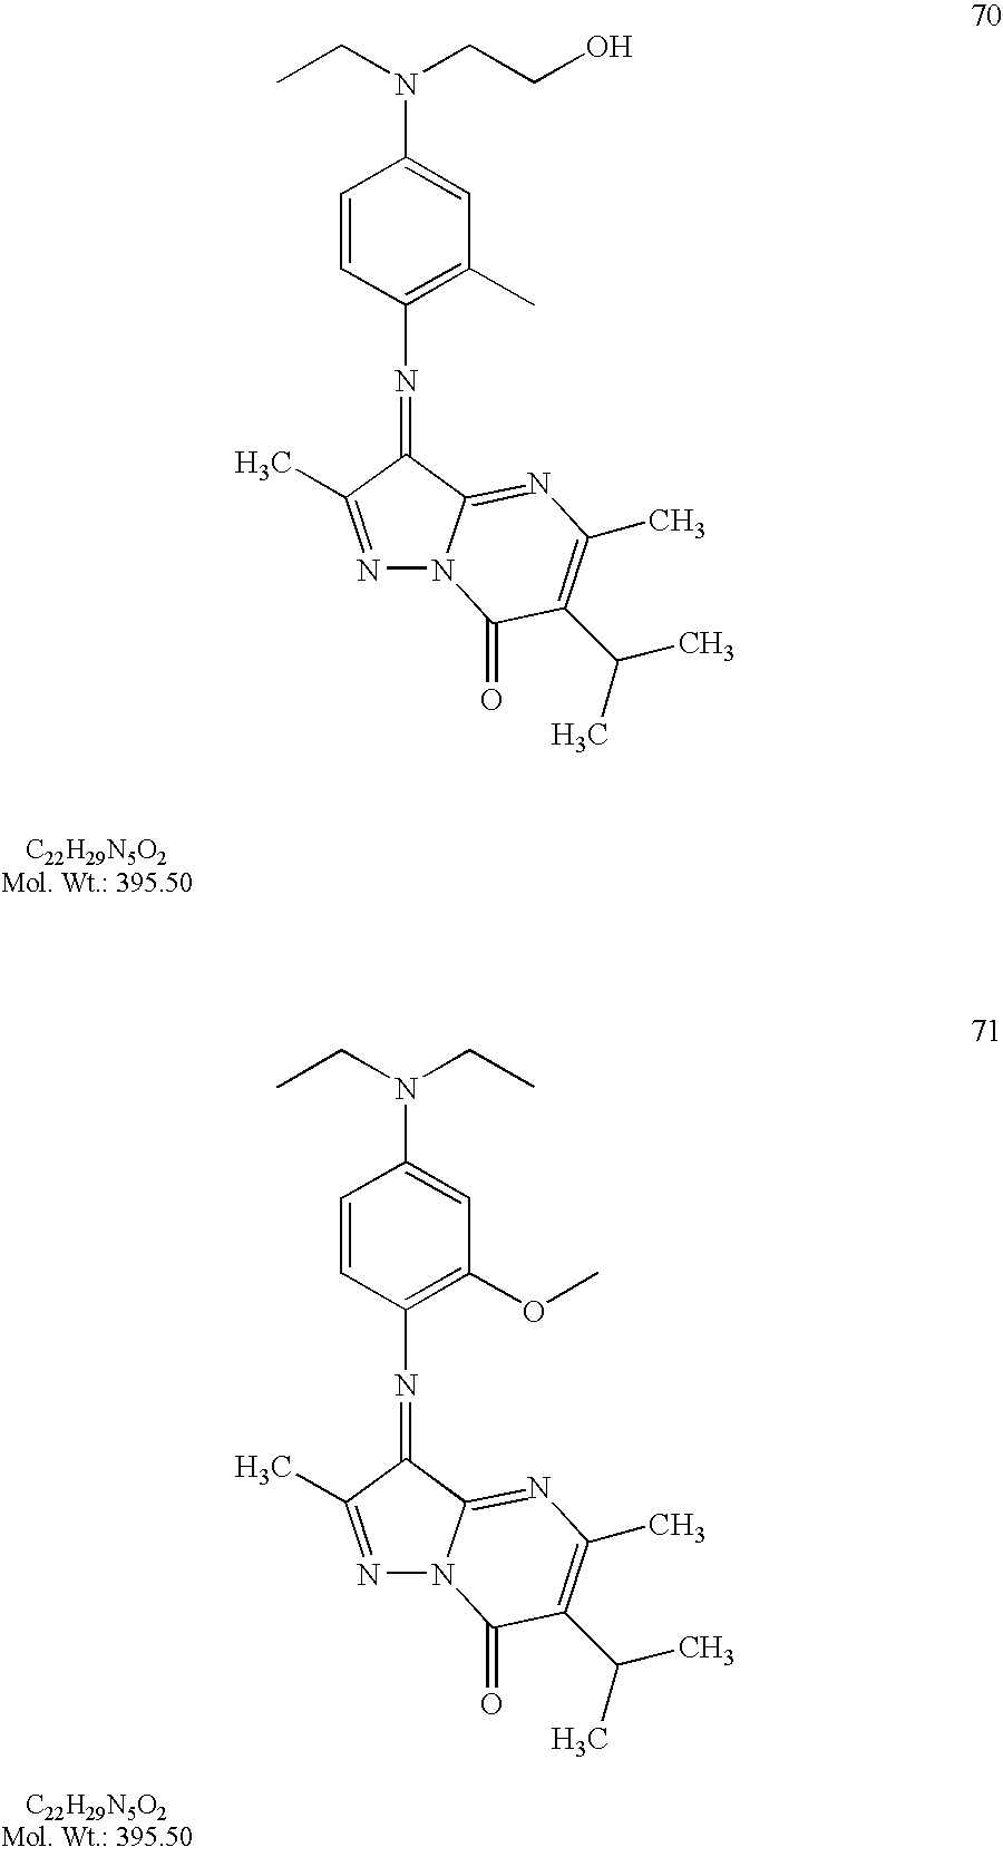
C1=CC(N=C2C3=NC(C)=C(C(C)C)C(=O)N3N=C2C)=C(OC)C=C1N(CC)CC.C1=CC(N=C2C3=NC(C)=C(C(C)C)C(=O)N3N=C2C)=C(C)C=C1N(CCO)CC
